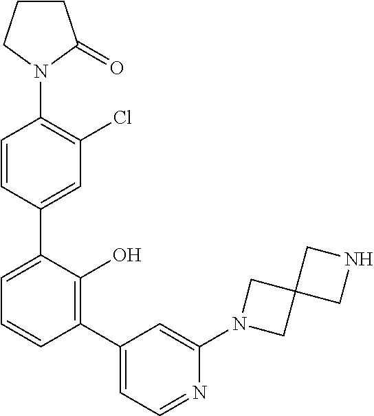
C1=CC(C2=CC=CC(C3=CC=NC(N4CC5(C4)CNC5)=C3)=C2O)=CC(Cl)=C1N1C(=O)CCC1
